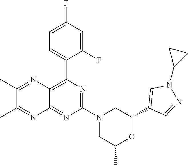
C1(C2=CC=C(F)C=C2F)=C2C(=NC(N3CC(C)OC(C4=CN(C5CC5)N=C4)C3)=N1)N=C(C)C(C)=N2
